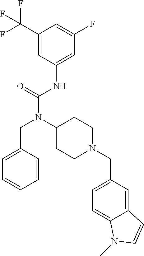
C1(C(F)(F)F)=CC(NC(N(C2CCN(CC3=CC=C4C(=C3)C=CN4C)CC2)CC2=CC=CC=C2)=O)=CC(F)=C1
